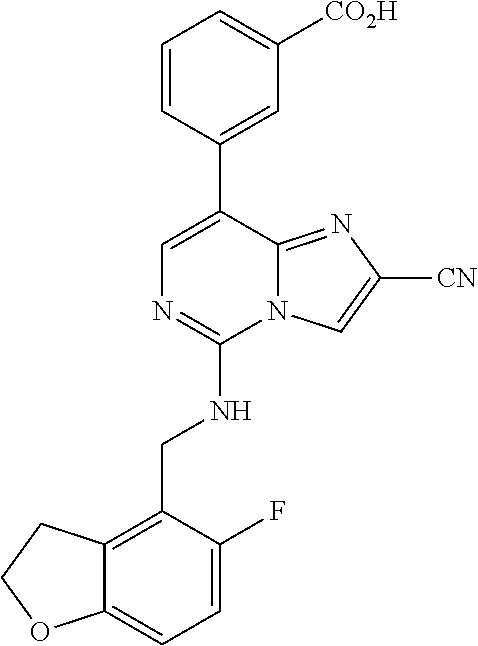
C12=CC=C(F)C(CNC3=NC=C(C4=CC([CO2H])=CC=C4)C4=NC([CN])=CN34)=C1CCO2
